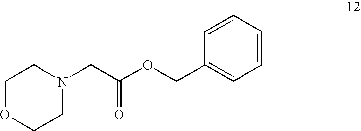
C1CN(CC(OCC2=CC=CC=C2)=O)CCO1
